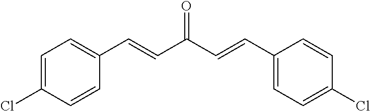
C1=CC(C=CC(=O)C=CC2=CC=C(Cl)C=C2)=CC=C1Cl
